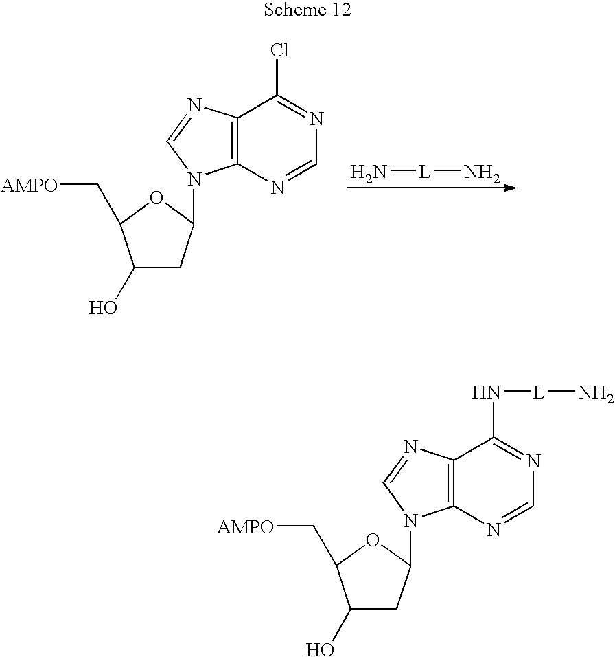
N[L]N.C12=C(N=CN=C1Cl)N(C1CC(O)C(C[AMPO])O1)C=N2.C12=C(N=CN=C1N[L]N)N(C1CC(O)C(C[AMPO])O1)C=N2
